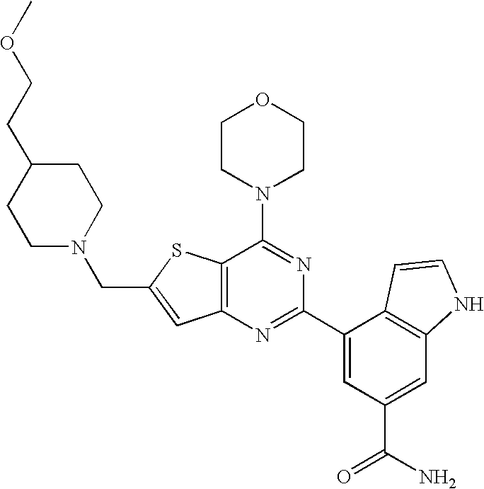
C12=C(N=C(C3=CC(C(N)=O)=CC4=C3C=CN4)N=C1N1CCOCC1)C=C(CN1CCC(CCOC)CC1)S2
